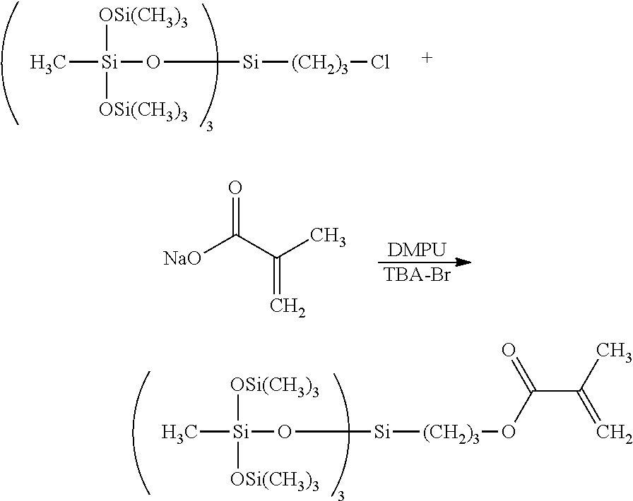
[OSi(CH3)3][Si]([OSi(CH3)3])(O[Si][(CH2)3]OC(C(C)=C)=O)C.[OSi(CH3)3][Si]([OSi(CH3)3])(O[Si][(CH2)3]Cl)C.O=C(C(C)=C)[NaO].[DMPU].[TBA-Br]
